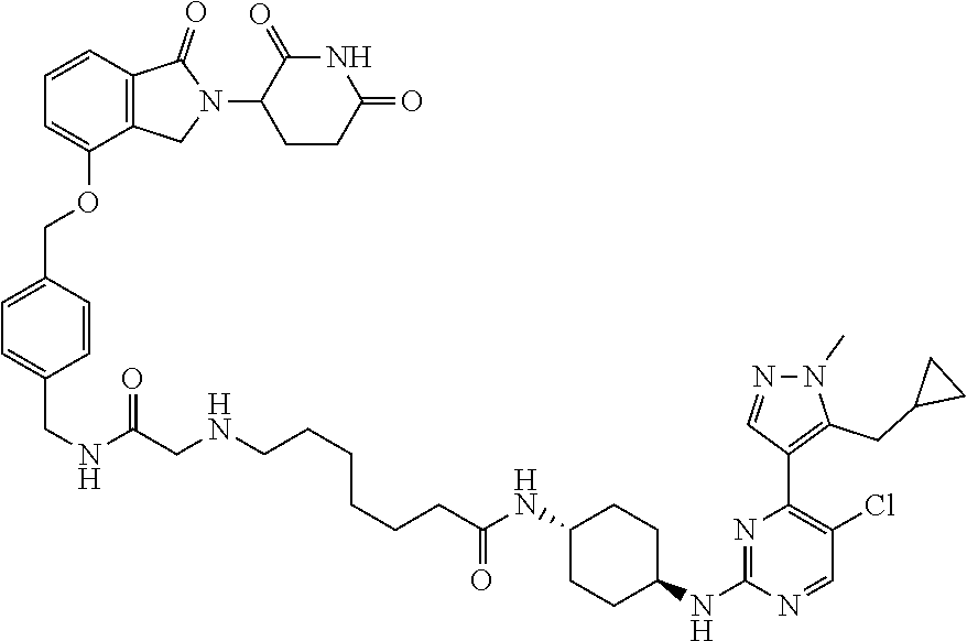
C1(N2C(=O)C3=C(C2)C(OCC2=CC=C(CNC(CNCCCCCCC(NC4CCC(NC5=NC(C6=C(CC7CC7)N(C)N=C6)=C(Cl)C=N5)CC4)=O)=O)C=C2)=CC=C3)CCC(=O)NC1=O
